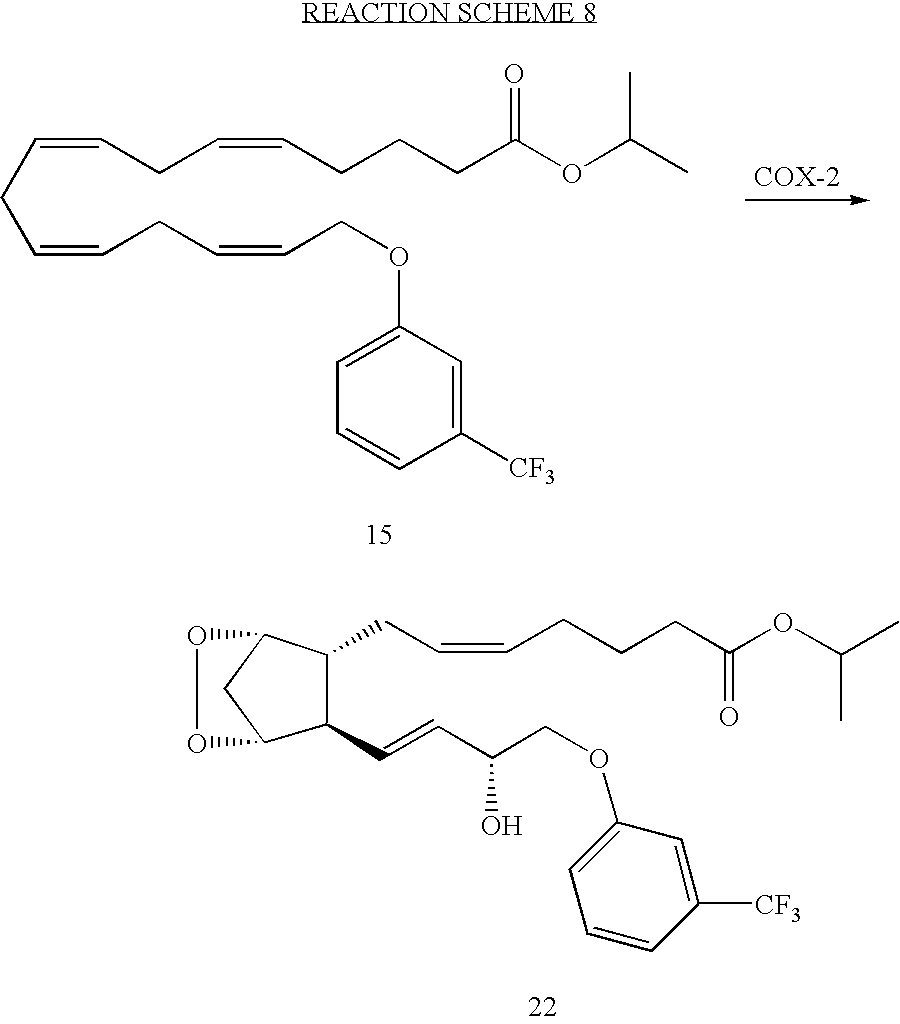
C(=CCC=CCCCC(OC(C)C)=O)CC=CCC=CCOC1=CC=CC([CF3])=C1.C(C=CCCCC(OC(C)C)=O)C1C2CC(C1C=CC(COC1=CC=CC([CF3])=C1)O)OO2
